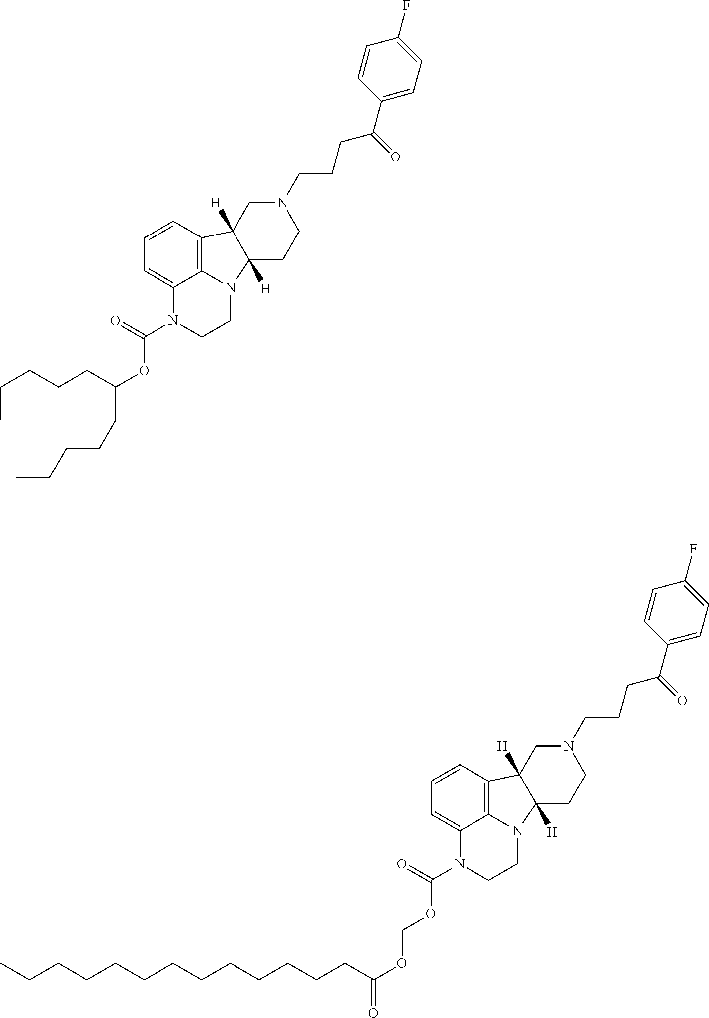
C1=CC=C2C3=C1C1([H])C([H])(N3CCN2C(=O)OC(CCCCC)CCCCC)CCN(CCCC(C2=CC=C(F)C=C2)=O)C1.C1=CC=C2C3=C1C1([H])C([H])(N3CCN2C(=O)OCOC(CCCCCCCCCCCCC)=O)CCN(CCCC(C2=CC=C(F)C=C2)=O)C1
